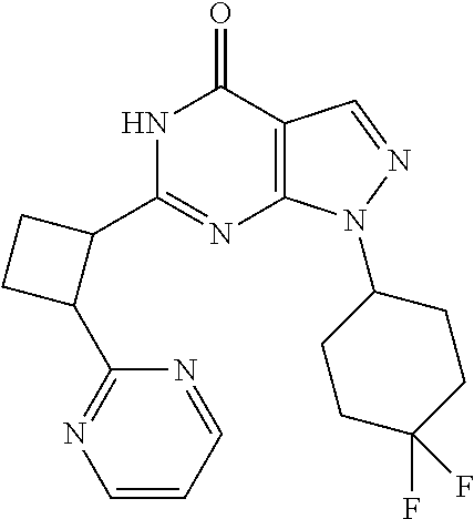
N1C(C2CCC2C2=NC=CC=N2)=NC2=C(C1=O)C=NN2C1CCC(F)(F)CC1
